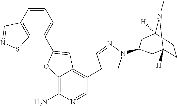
C12=C(N)N=CC(C3=CN(C4CC5([H])N(C)C([H])(CC5)C4)N=C3)=C1C=C(C1=CC=CC3=C1SN=C3)O2
